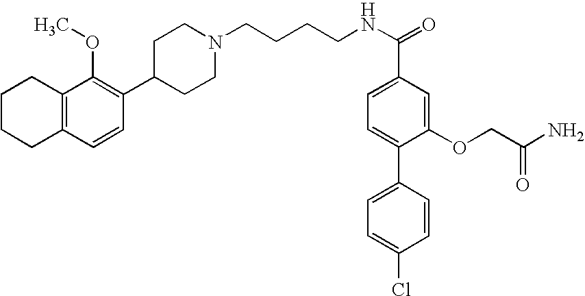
C1(C2=C(OC)C3=C(C=C2)CCCC3)CCN(CCCCNC(=O)C2=CC=C(C3=CC=C(Cl)C=C3)C(OCC(N)=O)=C2)CC1
